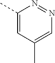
C1(C)=CC(C)=CN=N1
